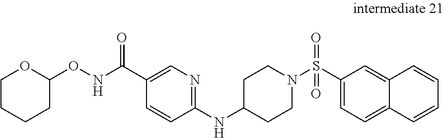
C1C(NC2=NC=C(C(=O)NOC3OCCCC3)C=C2)CCN(S(C2=CC=C3C(=C2)C=CC=C3)(=O)=O)C1
